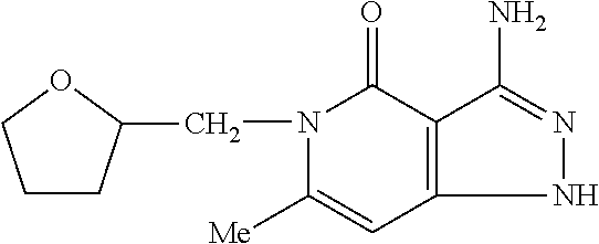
N1(CC2CCCO2)C([Me])=CC2=C(C1=O)C(N)=NN2
